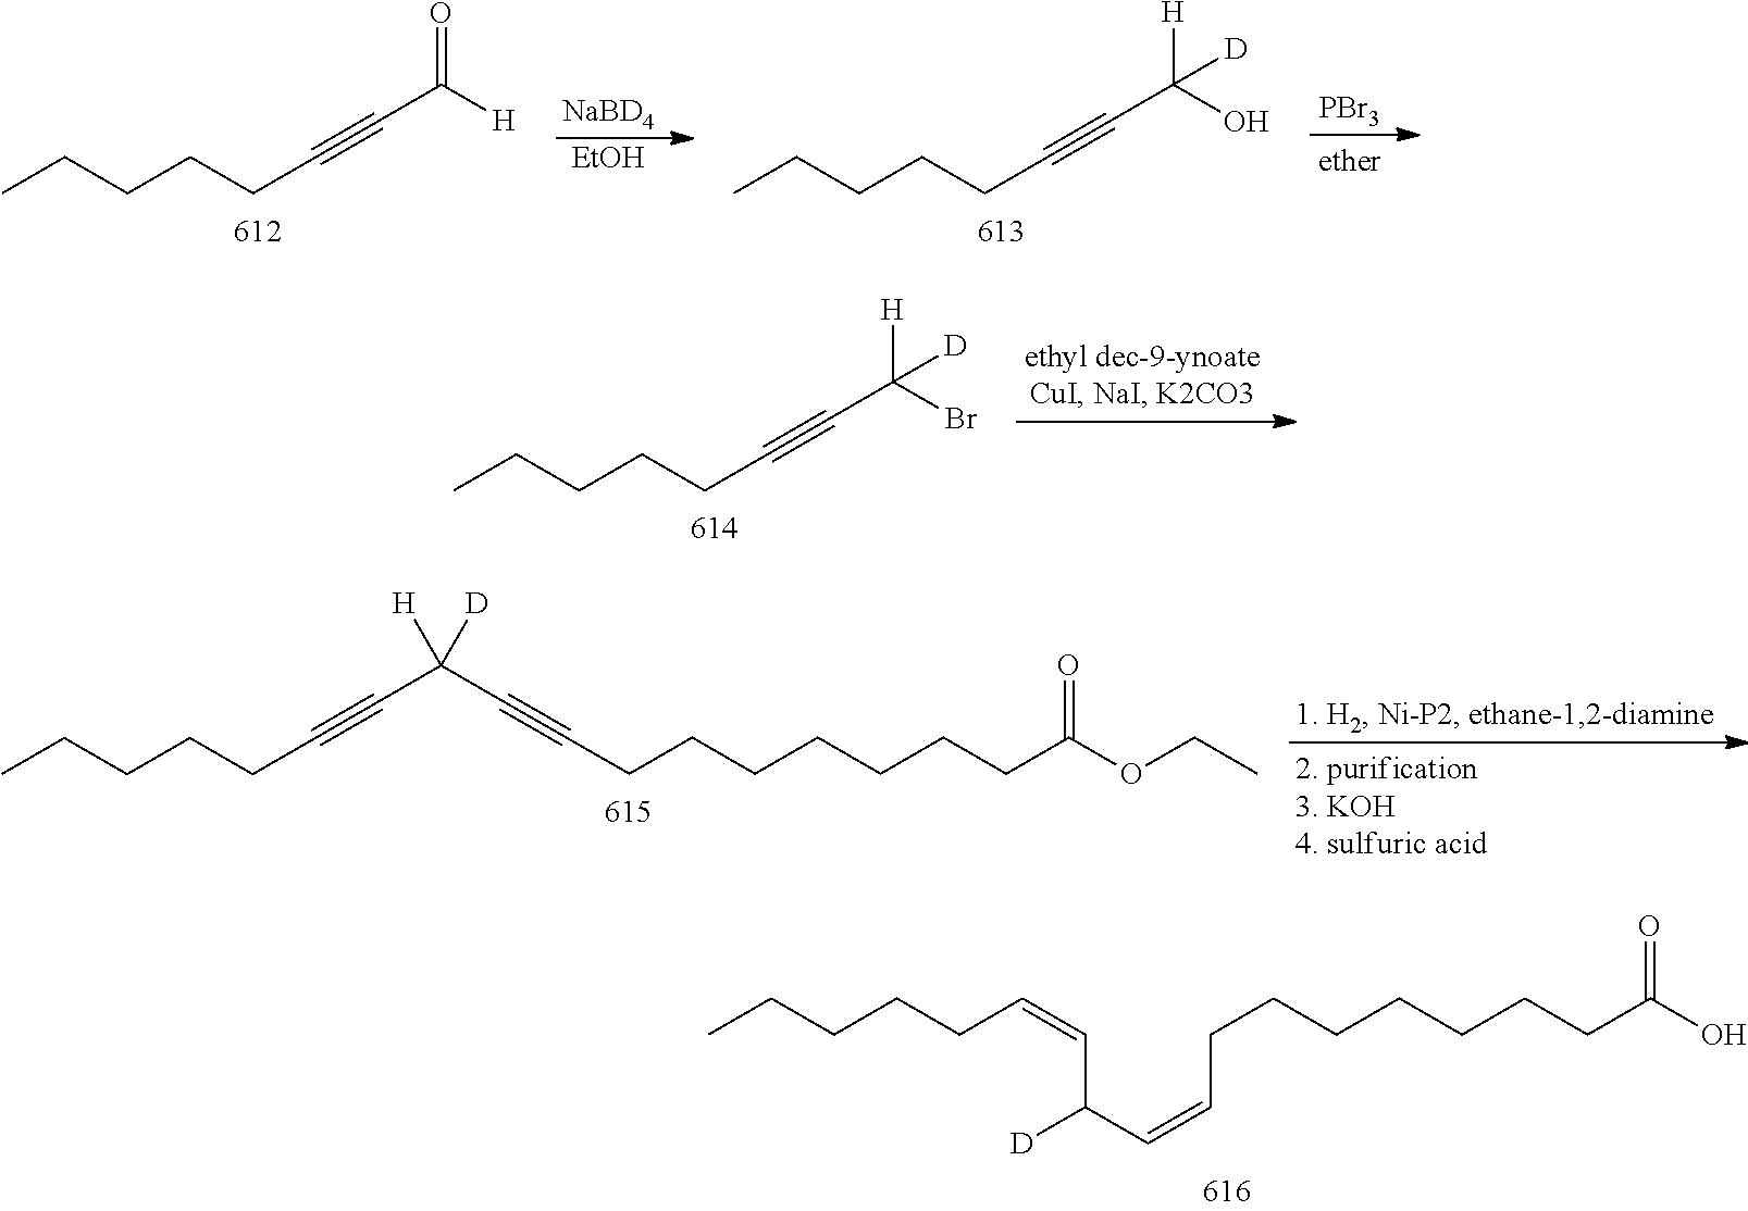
CCCCCC=CC(C=CCCCCCCCC(=O)O)[D].CCCCCC#CC([H])=O.[NaBD4].[EtOH].CCCCCC#CC(O)([H])[D].[PBr3].CCCCCC#CC(Br)([H])[D].CCCCCC#CC(C#CCCCCCCCC(OCC)=O)([H])[D]
